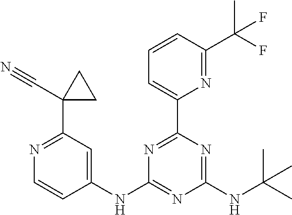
C1(NC2=CC(C3(C#N)CC3)=NC=C2)=NC(NC(C)(C)C)=NC(C2=CC=CC(C(C)(F)F)=N2)=N1
